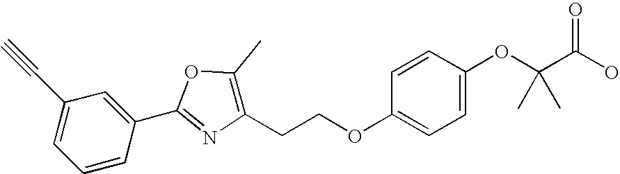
C1=CC(C2=NC(CCOC3=CC=C(OC(C(O)=O)(C)C)C=C3)=C(C)O2)=CC(C#C)=C1
